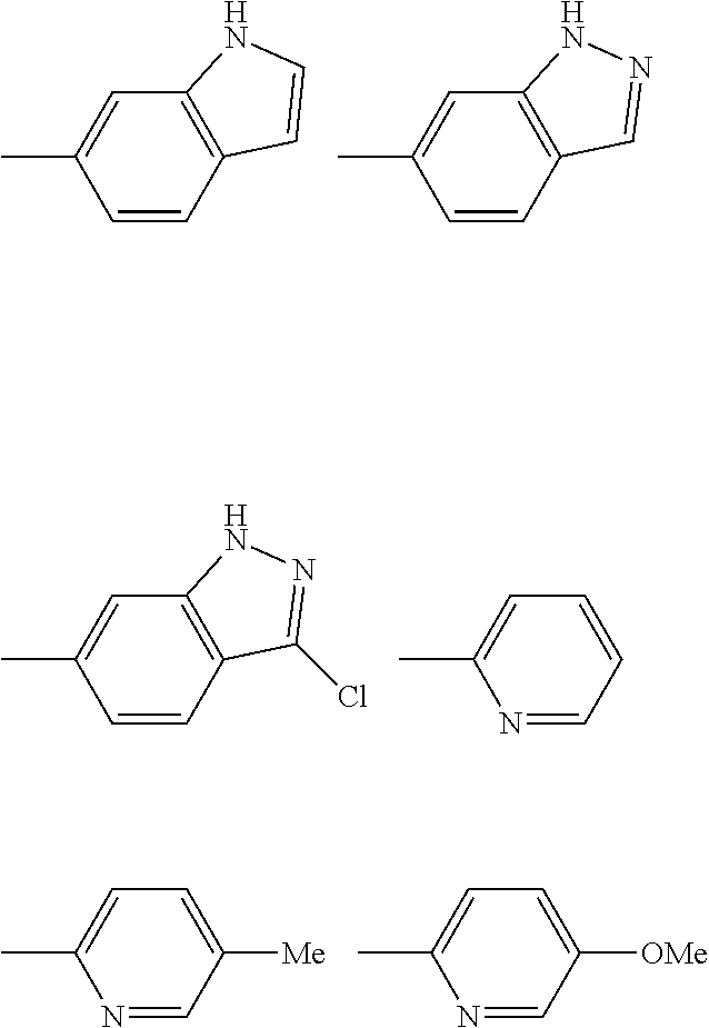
C1=CC2=C(C=C1C)NC=C2.C1=CC2=C(C=C1C)NN=C2.C1=CC2=C(C=C1C)NN=C2Cl.N1=CC=CC=C1C.N1=CC([Me])=CC=C1C.N1=CC([OMe])=CC=C1C
